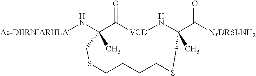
[Ac-DIIRNIARHLA]NC1(C)C(=O)[VGD]NC(C([NLDRSI-NH2])=O)(C)CSCCCCSC1
